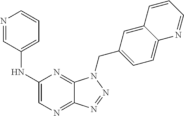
C1(NC2=CC=CN=C2)=CN=C2C(=N1)N(CC1=CC=C3C(=C1)C=CC=N3)N=N2
